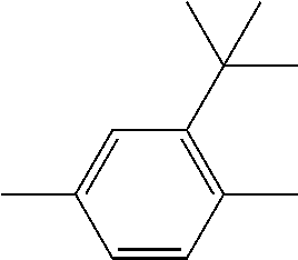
CC1=CC(C(C)(C)C)=C(C)C=C1
